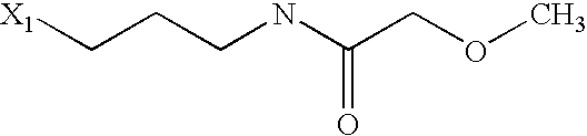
[X1]CCCNC(COC)=O
